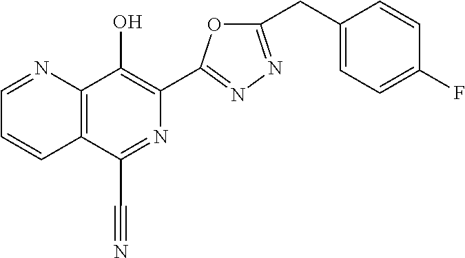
C1=NC2=C(C=C1)C(C#N)=NC(C1=NN=C(CC3=CC=C(F)C=C3)O1)=C2O
